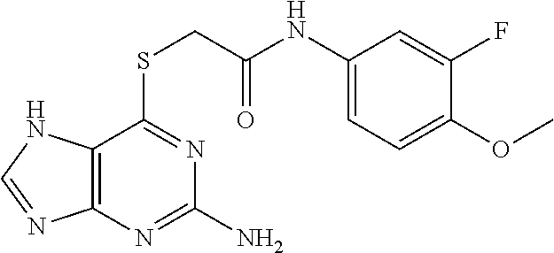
C1(NC(=O)CSC2=NC(N)=NC3=C2NC=N3)=CC=C(OC)C(F)=C1
